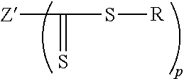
[Z]C(=S)S[R]
